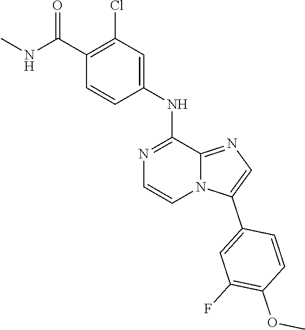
C1=CC(NC2=NC=CN3C2=NC=C3C2=CC(F)=C(OC)C=C2)=CC(Cl)=C1C(NC)=O
